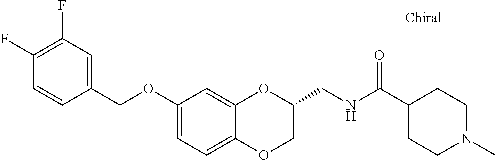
O(C1=CC=C2C(=C1)OC(CNC(C1CCN(C)CC1)=O)CO2)CC1=CC(F)=C(F)C=C1
